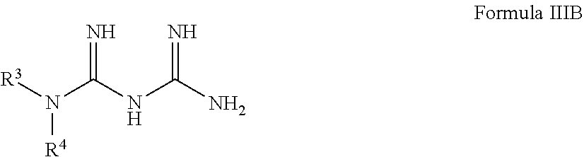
N=C(NC(N)=N)N([R3])[R4]
